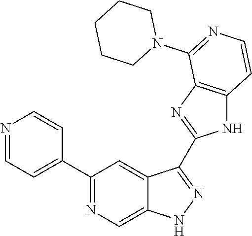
C1(C2=NC=C3C(=C2)C(C2=NC4=C(N2)C=CN=C4N2CCCCC2)=NN3)=CC=NC=C1
